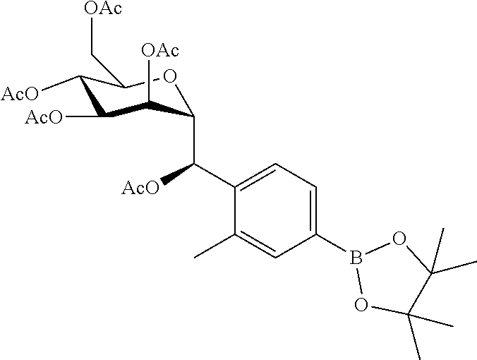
C1([AcO])C([AcO])C([OAc])C(C(C2=CC=C(B3OC(C)(C)C(C)(C)O3)C=C2C)[AcO])OC1C[OAc]
